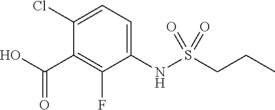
C1=C(Cl)C(C(O)=O)=C(F)C(NS(CCC)(=O)=O)=C1
